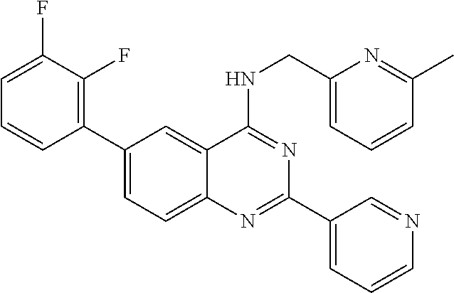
C1=C(C2=C(F)C(F)=CC=C2)C=C2C(=C1)N=C(C1=CC=CN=C1)N=C2NCC1=CC=CC(C)=N1
